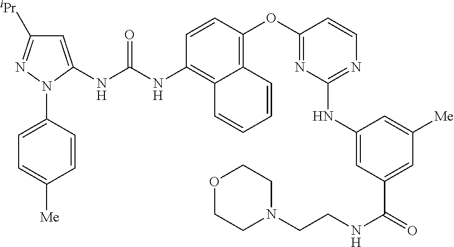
C1=CC(OC2=NC(NC3=CC(C(=O)NCCN4CCOCC4)=CC([Me])=C3)=NC=C2)=C2C(=C1NC(NC1=CC([iPr])=NN1C1=CC=C([Me])C=C1)=O)C=CC=C2
